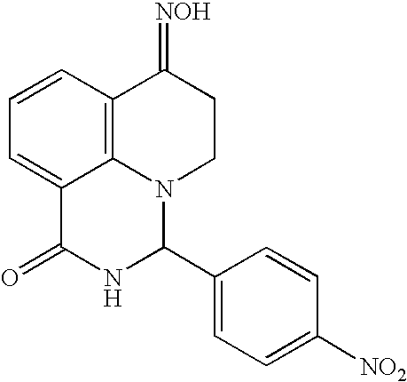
C1=CC2=C3C(=C1)C(=O)NC(C1=CC=C([NO2])C=C1)N3CCC2=[NOH]
